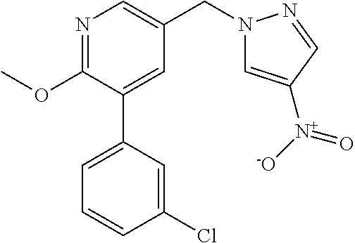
N1=C(OC)C(C2=CC=CC(Cl)=C2)=CC(CN2C=C([N+]([-O])=O)C=N2)=C1
